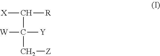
[X]C([R])C(C[Z])([Y])[W]
